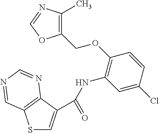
S1C=C(C(=O)NC2=C(OCC3=C(C)N=CO3)C=CC(Cl)=C2)C2=C1C=NC=N2
